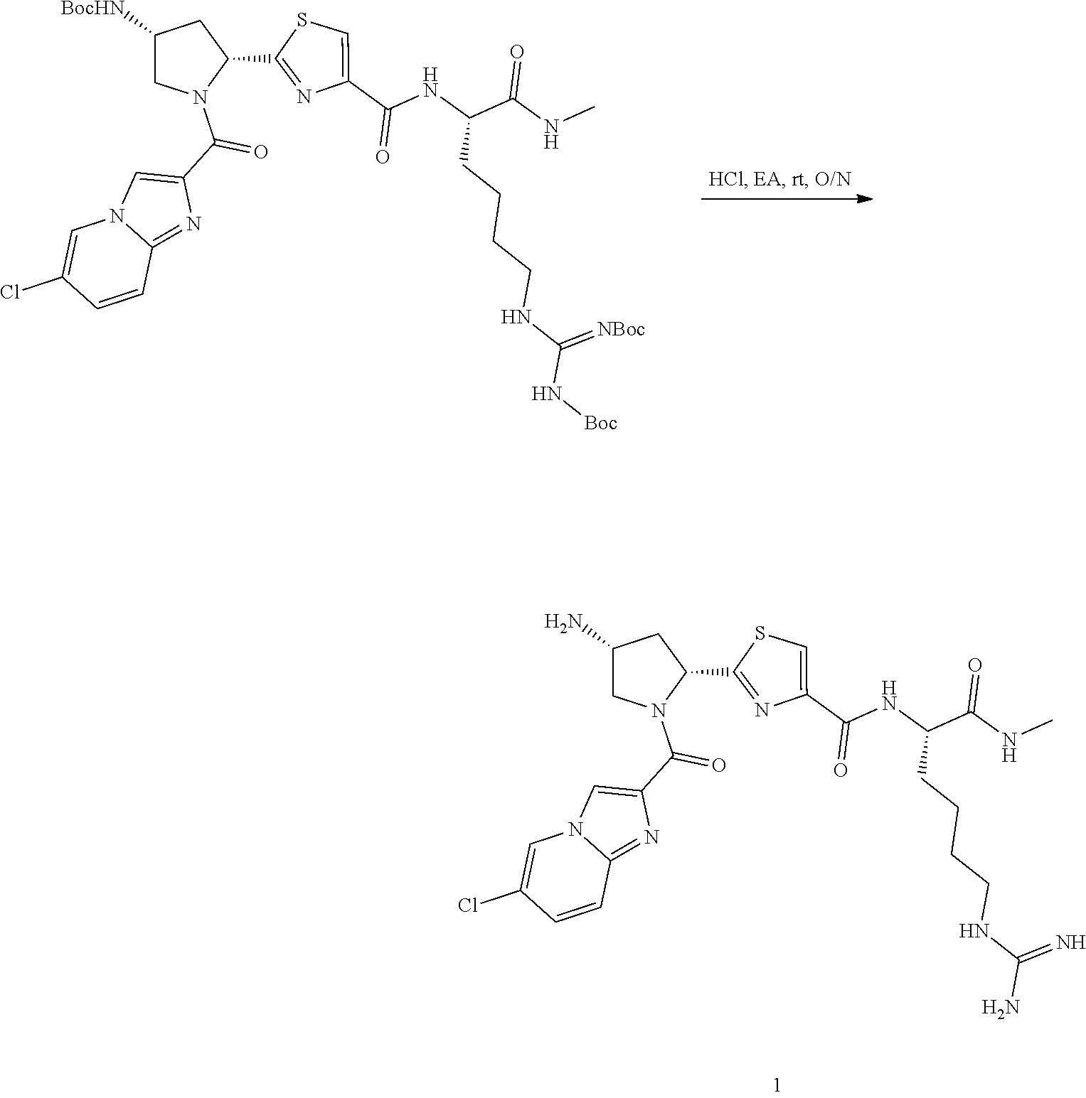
N(C(C1=CSC(C2CC([BocHN])CN2C(=O)C2=CN3C(=N2)C=CC(Cl)=C3)=N1)=O)C(C(NC)=O)CCCCNC(N[Boc])=[NBoc].N(C(C1=CSC(C2CC(N)CN2C(=O)C2=CN3C(=N2)C=CC(Cl)=C3)=N1)=O)C(C(NC)=O)CCCCNC(N)=N
